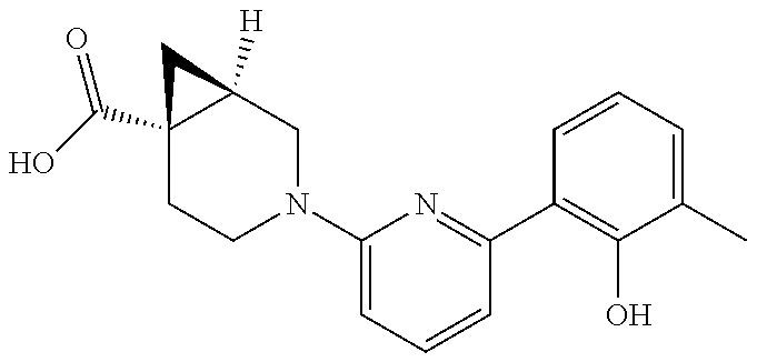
C12(C(O)=O)CCN(C3=CC=CC(C4=C(O)C(C)=CC=C4)=N3)CC1([H])C2
